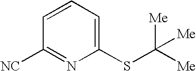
C1=CC=C(SC([Me])([Me])[Me])N=C1[NC]
